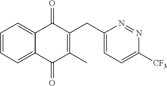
C1=CC=C2C(=C1)C(=O)C(CC1=CC=C([CF3])N=N1)=C(C)C2=O
